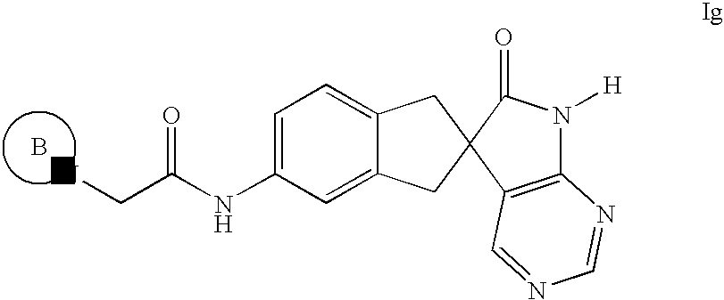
C(C(NC1=CC=C2C(=C1)CC1(C2)C2=C(N([H])C1=O)N=CN=C2)=O)N.B
